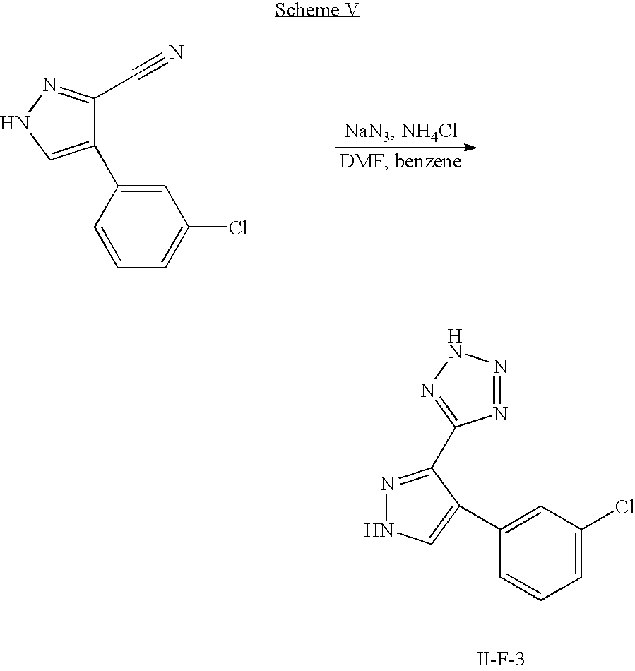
C1(C2=CC(Cl)=CC=C2)=CNN=C1C#N.N1=C(C2=NNN=N2)C(C2=CC(Cl)=CC=C2)=CN1.[II-F-3]
